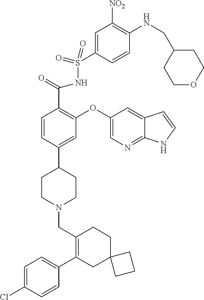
C1(C2=CC=C(Cl)C=C2)=C(CN2CCC(C3=CC(OC4=CN=C5C(=C4)C=CN5)=C(C(=O)NS(=O)(=O)C4=CC([NO2])=C(NCC5CCOCC5)C=C4)C=C3)CC2)CCC2(C1)CCC2
